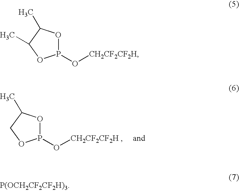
P1(O[CH2CF2CF2H])OC(C)CO1.P1(O[CH2CF2CF2H])OC(C)C(C)O1
